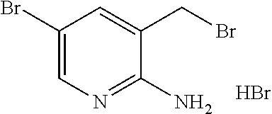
C1(Br)=CN=C(N)C(CBr)=C1.Br
